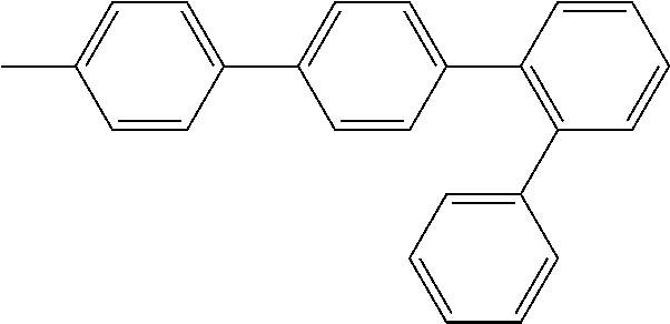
C1=CC(C2=CC=C(C3=C(C4=CC=CC=C4)C=CC=C3)C=C2)=CC=C1C
